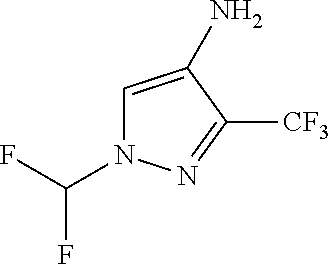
FC(N1C=C(N)C([CF3])=N1)F
